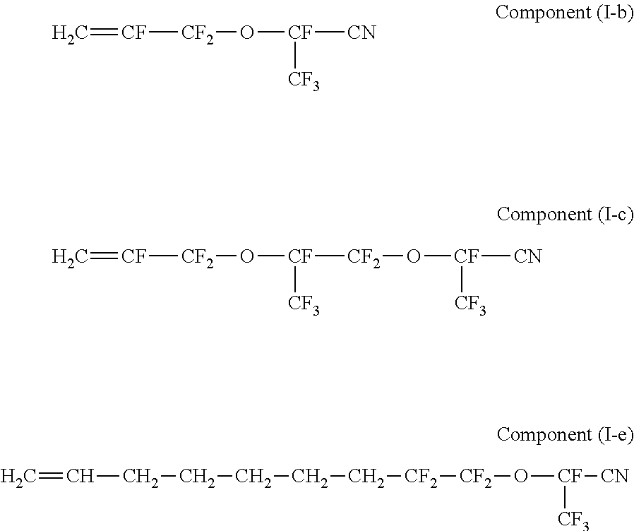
C=[CF][CF2]O[CF]([CN])[CF3].C=[CF][CF2]O[CF]([CF2]O[CF]([CN])[CF3])[CF3].C=CCCCCC[CF2][CF2]O[CF]([CN])[CF3]
